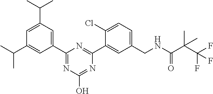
C1(C2=CC(C(C)C)=CC(C(C)C)=C2)=NC(O)=NC(C2=CC(CNC(C(C(F)(F)F)(C)C)=O)=CC=C2Cl)=N1
